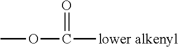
COC(=O)[lower alkenyl]
